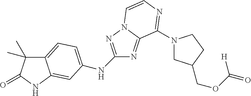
C12=CC=C(NC3=NN4C(=N3)C(N3CC(COC([H])=O)CC3)=NC=C4)C=C1NC(=O)C2(C)C
